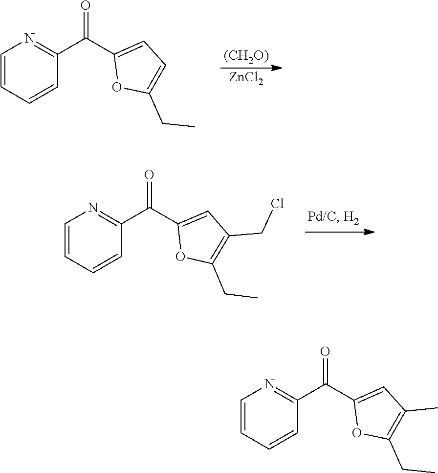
[(CH2O)].[ZnCl2].C1=CN=C(C(=O)C2=CC=C(CC)O2)C=C1.C1=CN=C(C(=O)C2=CC(CCl)=C(CC)O2)C=C1.C1=CN=C(C(=O)C2=CC(C)=C(CC)O2)C=C1
